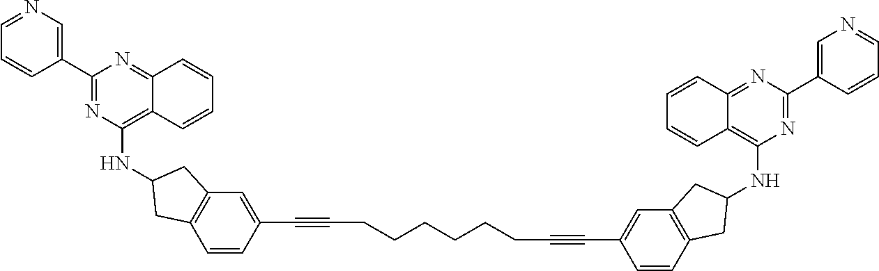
C1=CC(C#CCCCCCCC#CC2=CC3=C(C=C2)CC(NC2=C4C(=NC(C5=CN=CC=C5)=N2)C=CC=C4)C3)=CC2=C1CC(NC1=C3C(=NC(C4=CN=CC=C4)=N1)C=CC=C3)C2
